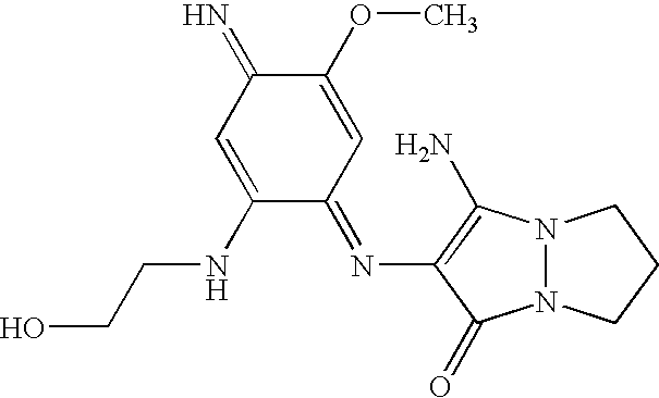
N12N(C(=O)C(N=C3C=C(OC)C(=N)C=C3NCCO)=C1N)CCC2
